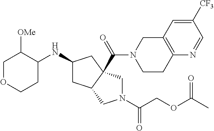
C1OCCC(NC2CC3C(C(=O)N4CCC5=C(C4)C=C([CF3])C=N5)(C2)CN(C(=O)COC(C)=O)C3)C1[OMe]
